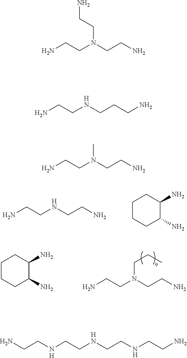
NCCNCCCN.[H].NCCNCCNCCNCCN.[H].[H].[H].NCCNCCN.[H].C1CCC(N)C(N)C1.NCCN(CCN)CCC.C1CCC(N)C(N)C1.NCCN(CCN)CCN.NCCN(CCN)C
